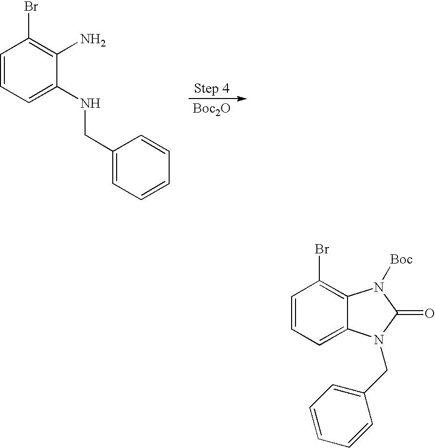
[Boc2O].C1=CC=C(NCC2=CC=CC=C2)C(N)=C1Br.C1=CC=C2C(=C1Br)N([Boc])C(=O)N2CC1=CC=CC=C1
